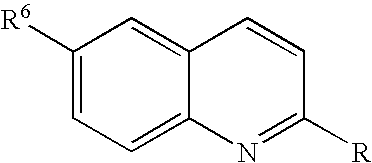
C1([R6])=CC=C2C(=C1)C=CC([R])=N2
